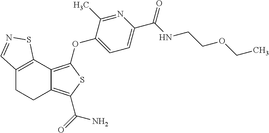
C12=C(C3=C(OC4=CC=C(C(NCCOCC)=O)N=C4C)SC(C(=O)N)=C3CC1)SN=C2
